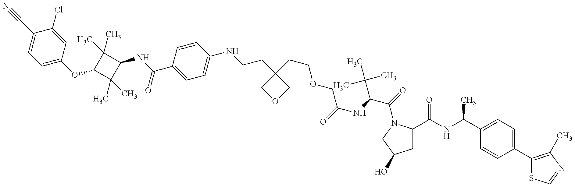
C1=C(OC2C(C)(C)C(NC(=O)C3=CC=C(NCCC4(CCOCC(NC(C(=O)N5C(C(NC(C6=CC=C(C7=C(C)N=CS7)C=C6)C)=O)CC(O)C5)C(C)(C)C)=O)COC4)C=C3)C2(C)C)C=C(Cl)C(C#N)=C1
